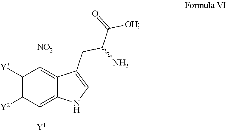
C1([Y3])=C([Y2])C([Y1])=C2C(=C1[NO2])C(CC(N)C(=O)[OH])=CN2
